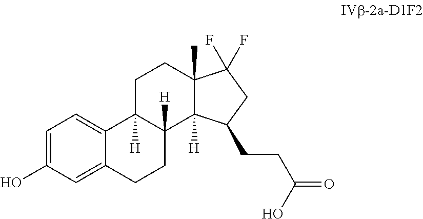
C1=C(O)C=C2C(=C1)C1([H])C([H])(CC2)C2([H])C(C)(CC1)C(F)(F)CC2CCC(=O)O
